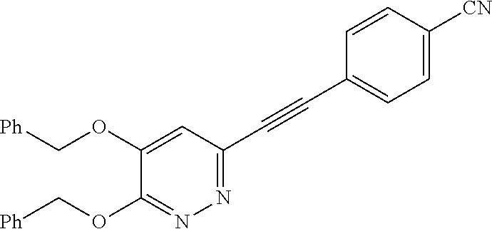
C1(OC[Ph])=CC(C#CC2=CC=C([CN])C=C2)=NN=C1OC[Ph]
